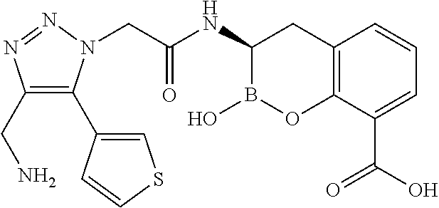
C12=C(C(C(O)=O)=CC=C1)OB(O)C(NC(CN1C(C3=CSC=C3)=C(CN)N=N1)=O)C2
